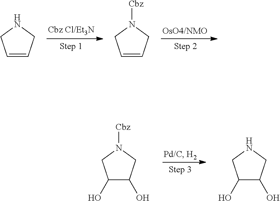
C1=CCNC1.C1=CCN([Cbz])C1.C1(O)C(O)CN([Cbz])C1.C1(O)C(O)CNC1
